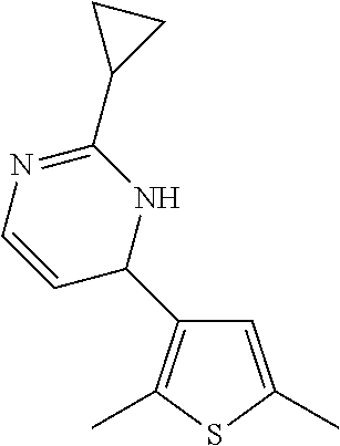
C1=C(C)SC(C)=C1C1NC(C2CC2)=NC=C1
